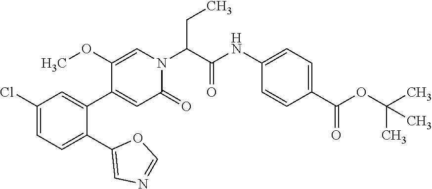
C1(Cl)=CC=C(C2=CN=CO2)C(C2=CC(=O)N(C(C(NC3=CC=C(C(OC(C)(C)C)=O)C=C3)=O)CC)C=C2OC)=C1
